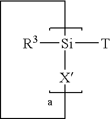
[R3][Si]1([T])[X]CCCC1
